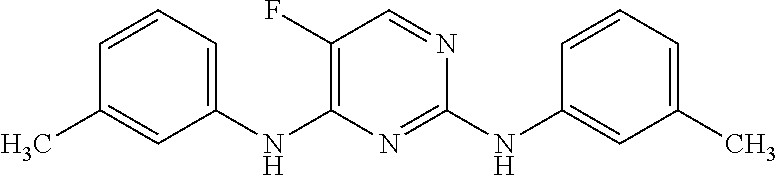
C1(NC2=C(F)C=NC(NC3=CC(C)=CC=C3)=N2)=CC=CC(C)=C1
